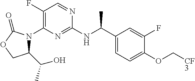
C1(F)=C(N2C(C(C)O)COC2=O)N=C(NC(C2=CC=C(OC[CF3])C(F)=C2)C)N=C1
